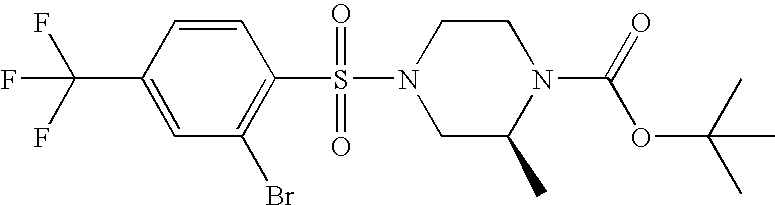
C1=CC(C(F)(F)F)=CC(Br)=C1S(N1CC(C)N(C(=O)OC(C)(C)C)CC1)(=O)=O
